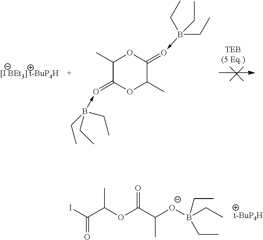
C1(C)C(=O<-B(CC)(CC)CC)OC(C)C(=O<-B(CC)(CC)CC)O1.CC(C)(C)C.IC(C(OC(C([O-]B(CC)(CC)CC)C)=O)C)=O
